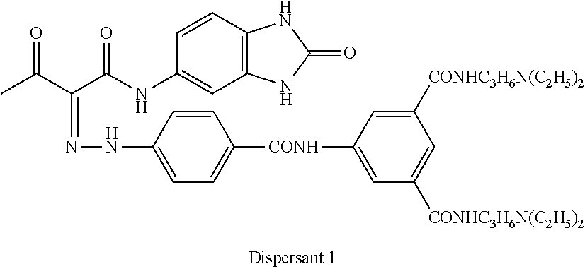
CC(C(C(NC1=CC2=C(C=C1)NC(=O)N2)=O)=NNC1=CC=C([CONH]C2=CC([CONHC3H6N(C2H5)2])=CC([CONHC3H6N(C2H5)2])=C2)C=C1)=O
